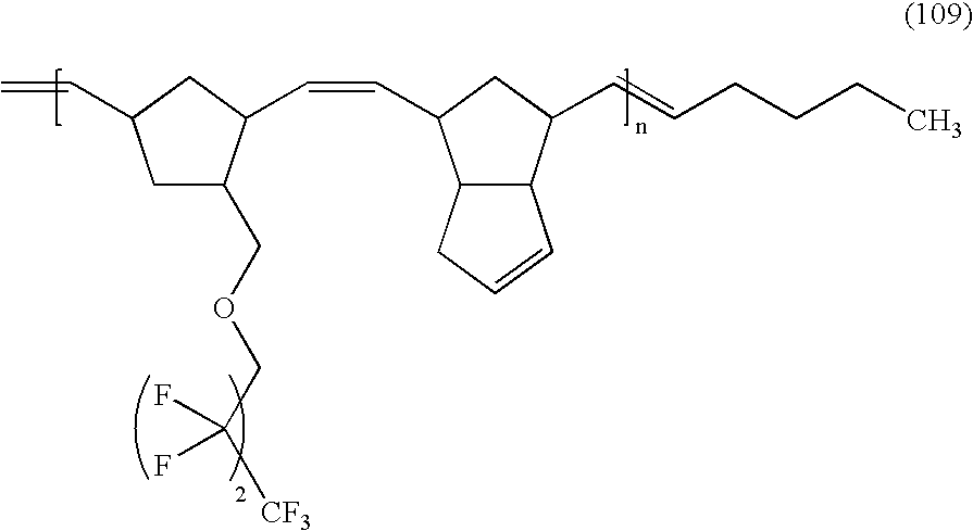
C=CC1CC(COCC([CF3])(F)F)C(C=CC2C3C(C(C=CCCCC)C2)C=CC3)C1
